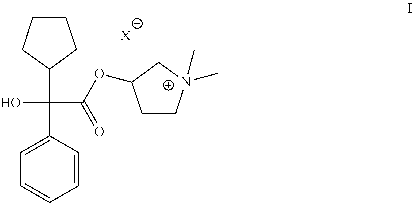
C1(C(O)(C2CCCC2)C(OC2CC[N+](C)(C)C2)=O)=CC=CC=C1.[X]
